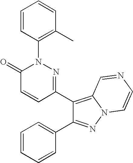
C1(C2=NN(C3=C(C)C=CC=C3)C(=O)C=C2)=C2N(N=C1C1=CC=CC=C1)C=CN=C2
